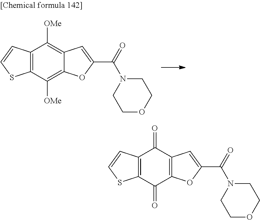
C12=C(C([OMe])=C3C(=C1[OMe])C=C(C(=O)N1CCOCC1)O3)SC=C2.C12=C(C(=O)C3=C(C1=O)C=C(C(=O)N1CCOCC1)O3)SC=C2
